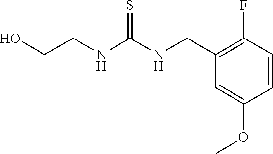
C1(CNC(NCCO)=S)=C(F)C=CC(OC)=C1
